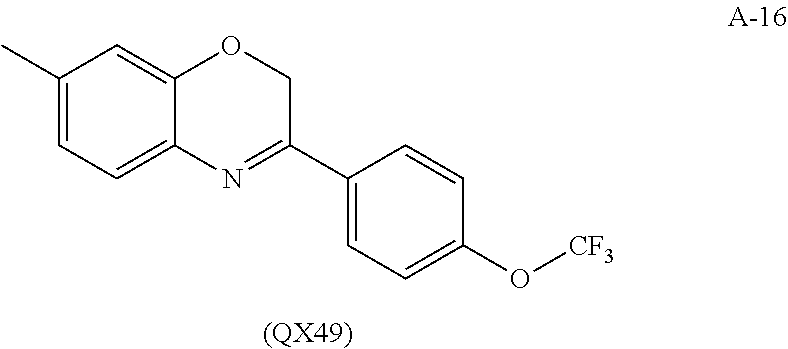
C1(C)=CC=C2C(=C1)OCC(C1=CC=C(O[CF3])C=C1)=N2.[(QX49)]
